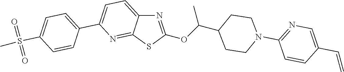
C1=C(C2=CC=C(S(C)(=O)=O)C=C2)N=C2C(=C1)N=C(OC(C1CCN(C3=NC=C(C=C)C=C3)CC1)C)S2
